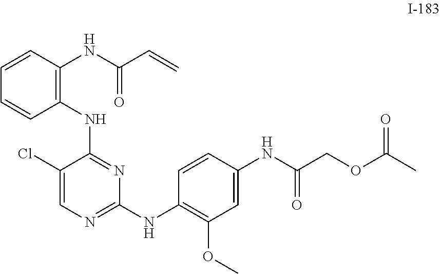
C1=CC(NC(=O)C=C)=C(NC2=NC(NC3=C(OC)C=C(NC(COC(C)=O)=O)C=C3)=NC=C2Cl)C=C1
